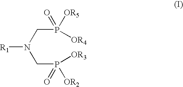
[R1]N(CP(=O)([OR2])[OR3])CP([OR5])(=O)[OR4]
